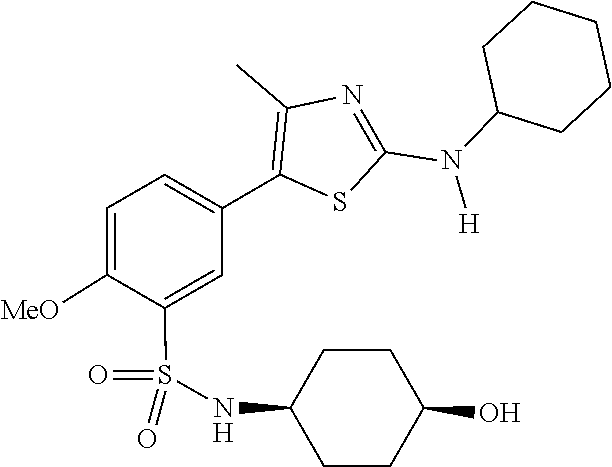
C1C(N(C2=NC(C)=C(C3=CC=C([MeO])C(S(=O)(NC4CCC(O)CC4)=O)=C3)S2)[H])CCCC1
